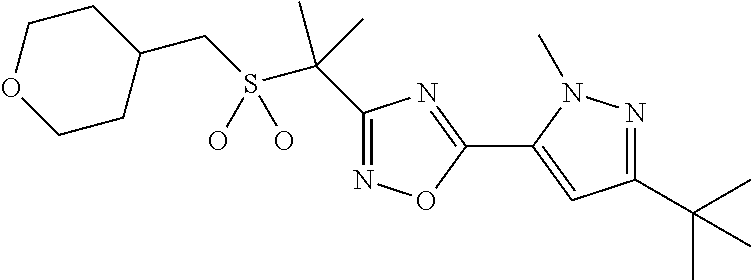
C1(CS(C(C2=NOC(C3=CC(C(C)(C)C)=NN3C)=N2)(C)C)(O)O)CCOCC1
